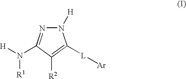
N1([H])N=C(N([H])[R1])C([R2])=C1[L][Ar]
